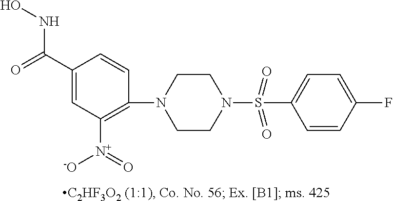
C1(S(N2CCN(C3=C([N+](=O)[O-])C=C(C(=O)NO)C=C3)CC2)(=O)=O)=CC=C(F)C=C1
